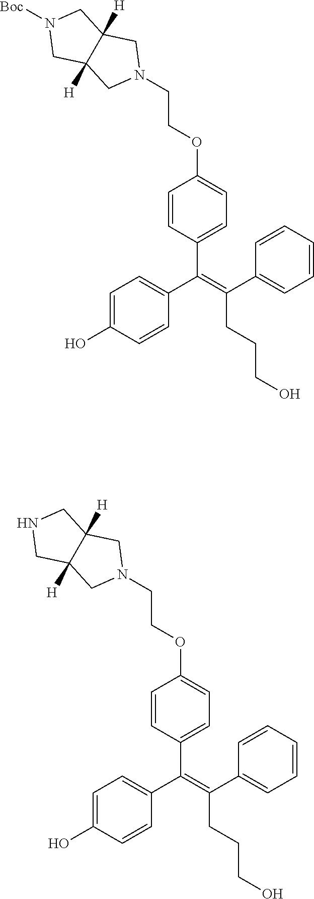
C(=C(C1=CC=CC=C1)CCCO)(C1=CC=C(O)C=C1)C1=CC=C(OCCN2CC3([H])C([H])(C2)CNC3)C=C1.C(=C(C1=CC=CC=C1)CCCO)(C1=CC=C(O)C=C1)C1=CC=C(OCCN2CC3([H])C([H])(C2)CN([Boc])C3)C=C1
